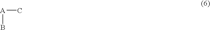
[A](B)C
